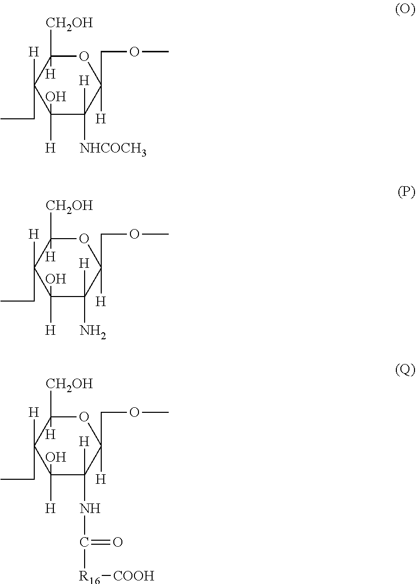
O1C([H])([CH2OH])C([H])(CC)C(O)([H])C([H])([NHCOCH3])C1([H])COC.O1C([H])([CH2OH])C([H])(CC)C(O)([H])C([H])(N)C1([H])COC.O1C([H])([CH2OH])C([H])(CC)C(O)([H])C([H])(NC(=O)[R16][COOH])C1([H])COC
